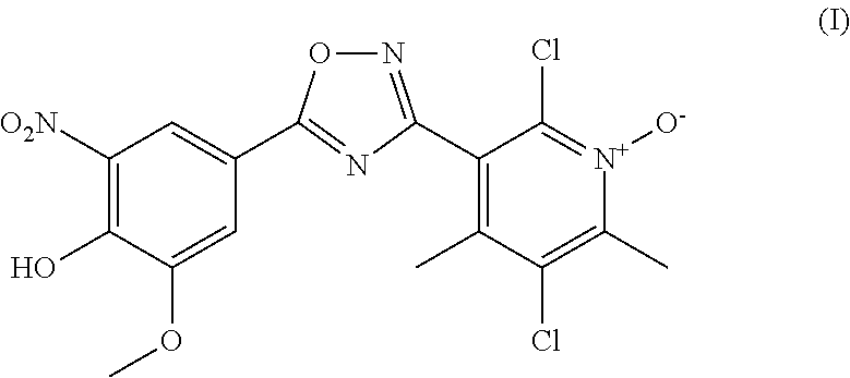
C1([O2N])=C(O)C(OC)=CC(C2=NC(C3=C(C)C(Cl)=C(C)[N+]([O-])=C3Cl)=NO2)=C1
